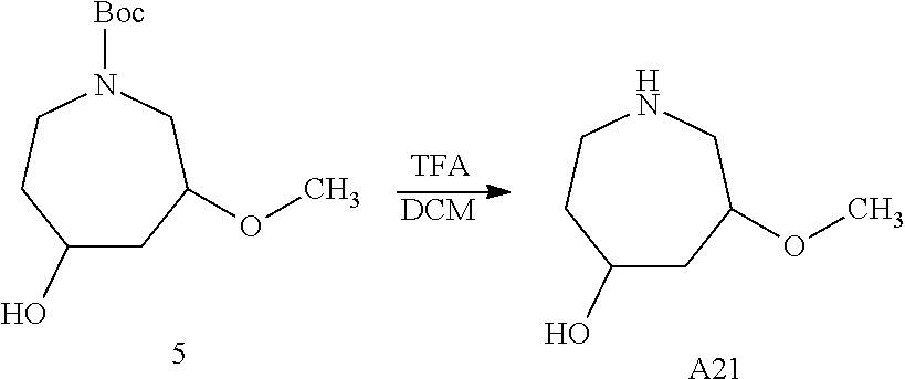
[DCM].C1(O)CC(OC)CNCC1.[A21].C1(O)CC(OC)CN([Boc])CC1
